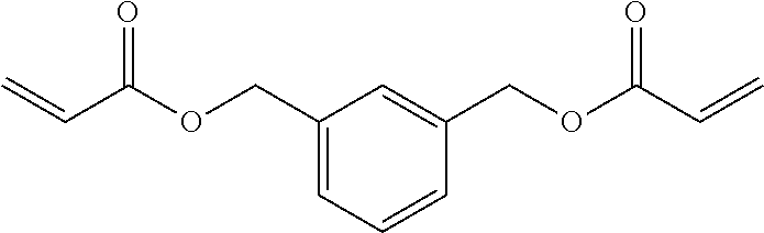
C1(COC(C=C)=O)=CC=CC(COC(C=C)=O)=C1
